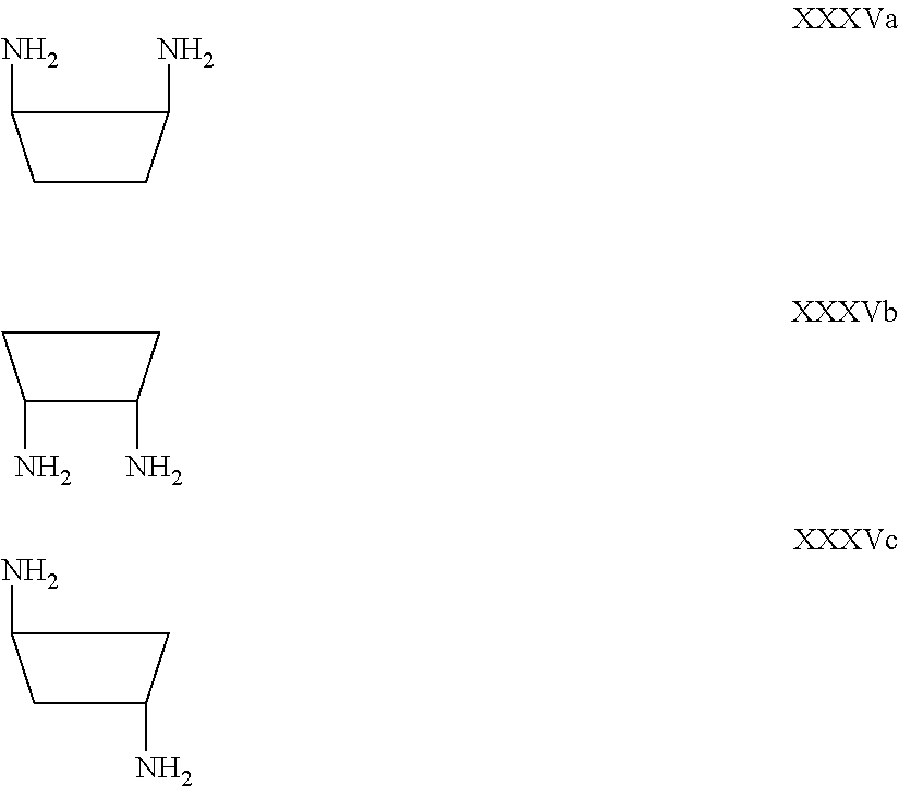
C1CC(N)C1N.C1(N)C(N)CC1.C1C(N)CC1N
